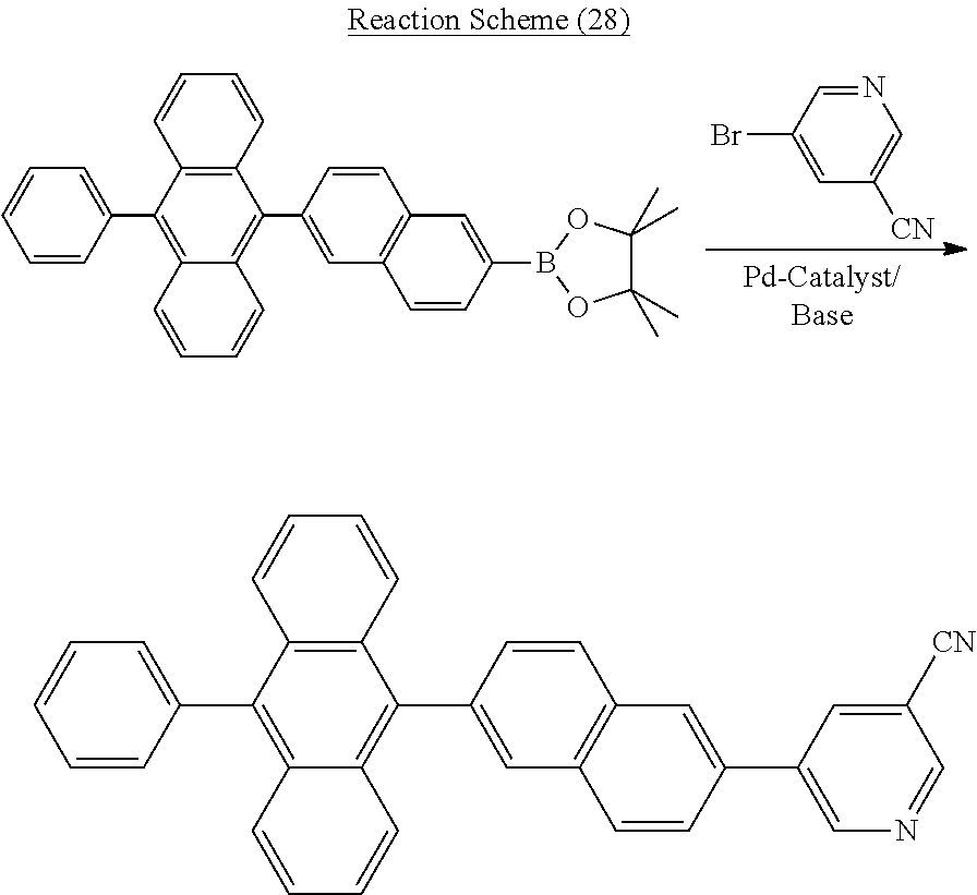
N1=CC(Br)=CC([CN])=C1.C12=C(C(C3=CC4=C(C=C3)C=C(B3OC(C)(C)C(C)(C)O3)C=C4)=C3C(=C1C1=CC=CC=C1)C=CC=C3)C=CC=C2.C12=C(C(C3=CC4=C(C=C3)C=C(C3=CN=CC([CN])=C3)C=C4)=C3C(=C1C1=CC=CC=C1)C=CC=C3)C=CC=C2
